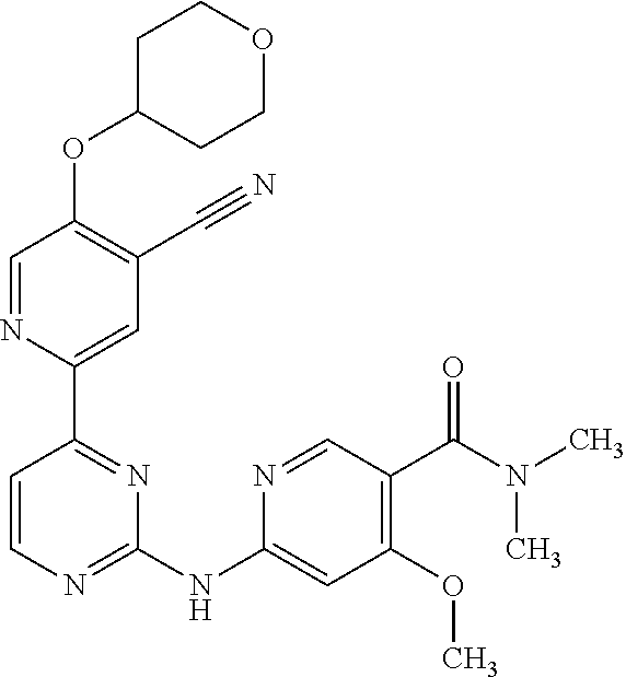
O(C1=C(C#N)C=C(C2=NC(NC3=CC(OC)=C(C(N(C)C)=O)C=N3)=NC=C2)N=C1)C1CCOCC1
